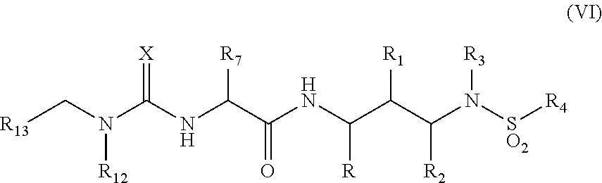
N(C(C(NC(C(C(N([SO2][R4])[R3])[R2])[R1])[R])=O)[R7])C(N(C[R13])[R12])=[X]
